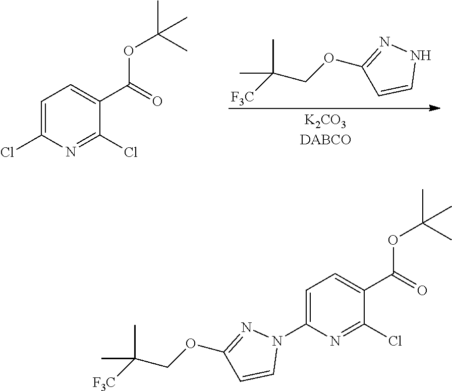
C1=C(Cl)N=C(Cl)C(C(=O)OC(C)(C)C)=C1.N1N=C(OCC([F3C])(C)C)C=C1.N1(C2=CC=C(C(=O)OC(C)(C)C)C(Cl)=N2)N=C(OCC([F3C])(C)C)C=C1
